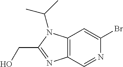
C12=C(C=NC(Br)=C1)N=C(CO)N2C(C)C
